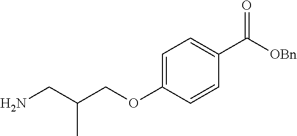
NCC(COC1=CC=C(C([OBn])=O)C=C1)C
